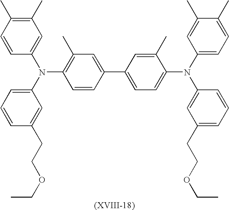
C1=CC(C)=C(C)C=C1N(C1=CC=CC(CCOCC)=C1)C1=C(C)C=C(C2=CC=C(N(C3=CC(CCOCC)=CC=C3)C3=CC=C(C)C(C)=C3)C(C)=C2)C=C1
